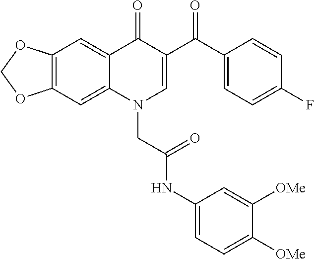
C12=C(C=C3C(=C1)C(=O)C(C(C1=CC=C(F)C=C1)=O)=CN3CC(NC1=CC=C([OMe])C([OMe])=C1)=O)OCO2
